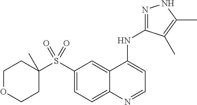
C1(S(=O)(C2(C)CCOCC2)=O)=CC=C2C(=C1)C(NC1=NNC(C)=C1C)=CC=N2
